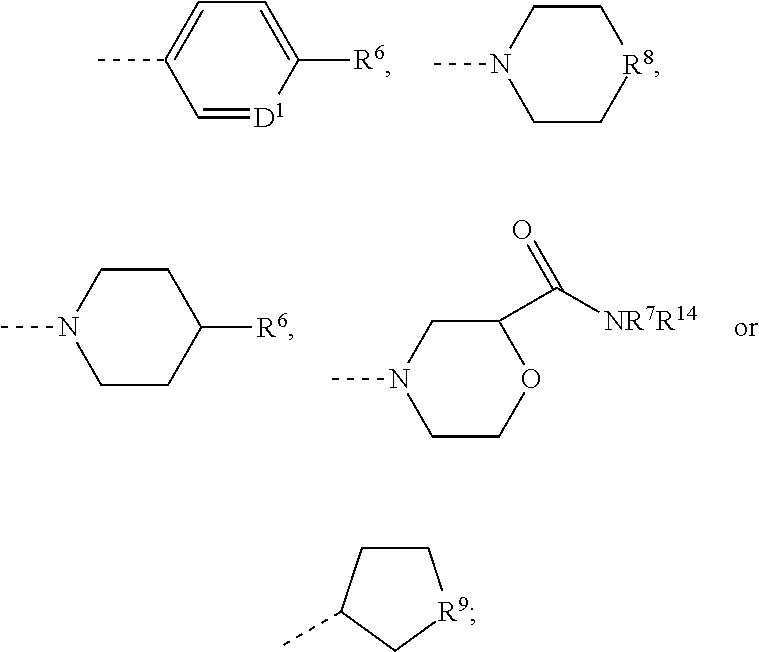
C1CC(C)C[R9]1.C1=[D1]C([R6])=CC=C1C.C1C[R8]CCN1C.C1CC([R6])CCN1C.C1COC(C([NR7R14])=O)CN1C
